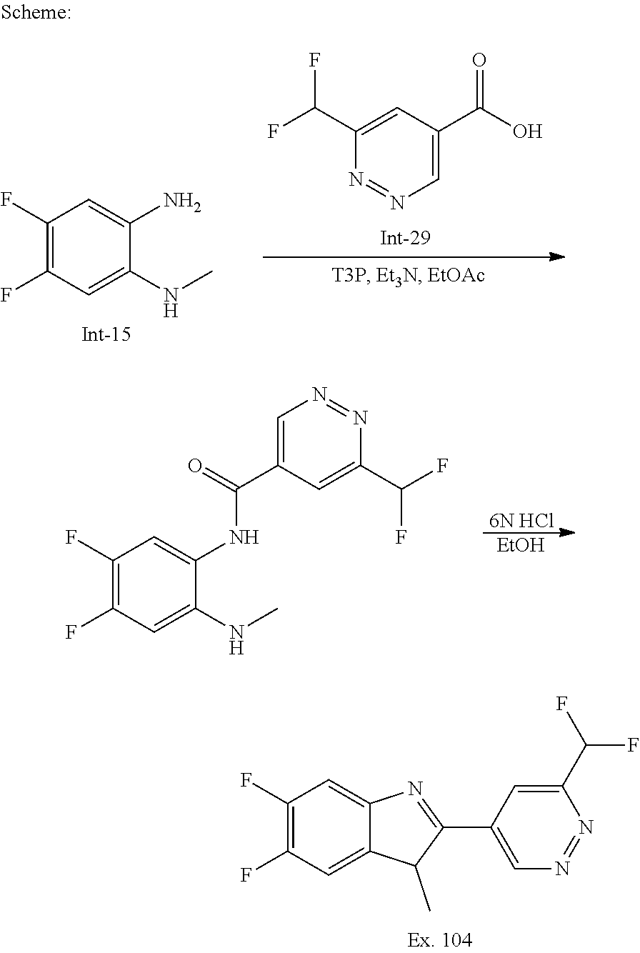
C1(F)=C(F)C=C2C(=C1)N=C(C1=CN=NC(C(F)F)=C1)C2C.C1(C(F)F)=CC(C(O)=O)=CN=N1.C1(F)=C(F)C=C(NC)C(N)=C1.C1(F)=C(F)C=C(NC)C(NC(C2=CN=NC(C(F)F)=C2)=O)=C1.[6N HCl].[EtOH]
